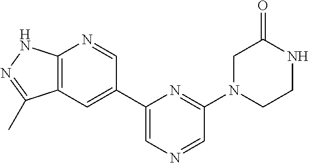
C1=C(C2=CC3=C(N=C2)NN=C3C)N=C(N2CCNC(=O)C2)C=N1
